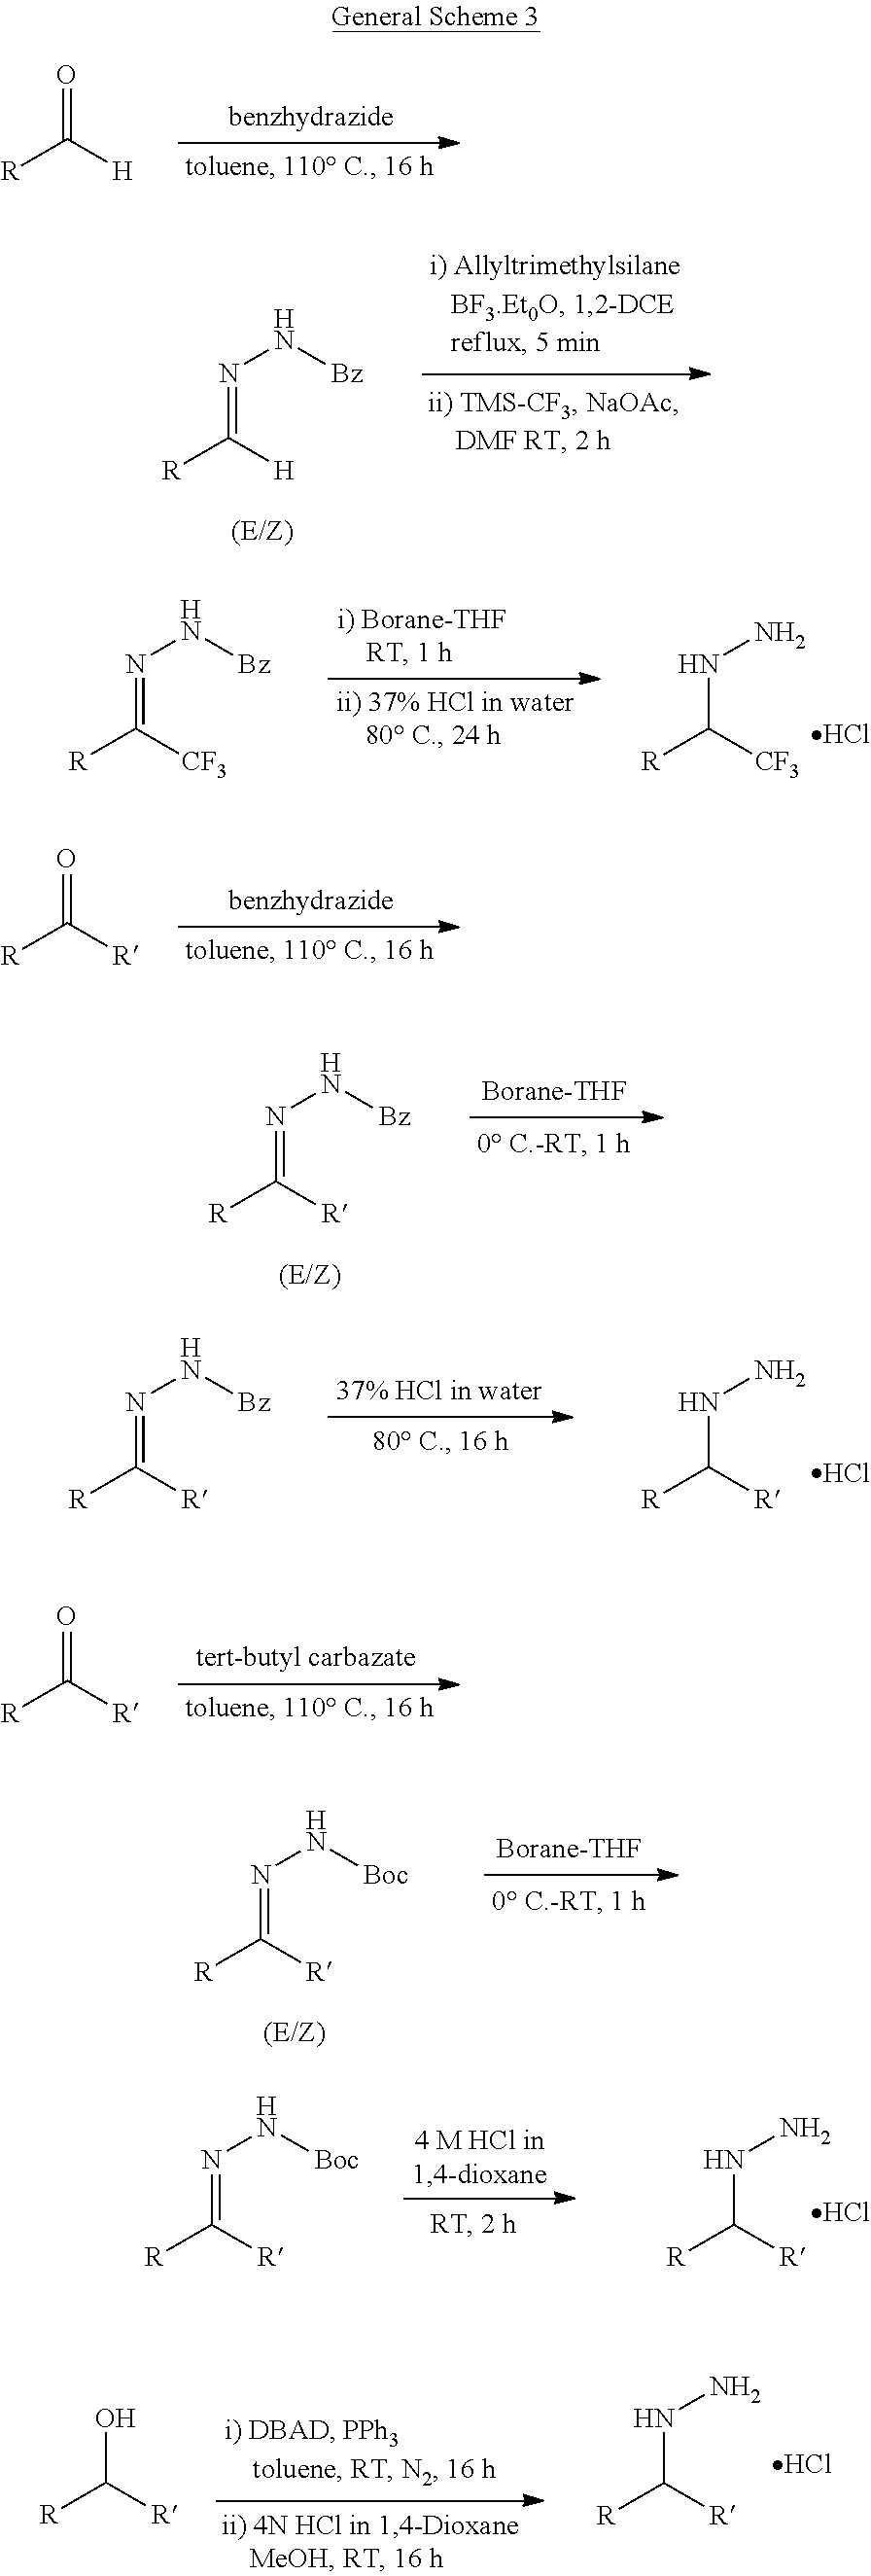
[R]C([H])=O.[R]C([H])=NN[Bz].[R]C([CF3])=NN[Bz].[R]C([CF3])NN.Cl.[R]C([R])=O.[R]C([R])=NN[Bz].[R]C([R])=NN[Bz].[R]C([R])NN.Cl.[R]C([R])=O.[R]C([R])=NN[Boc].[R]C([R])=NN[Boc].[R]C([R])NN.Cl.[R]C([R])O.[R]C([R])NN.Cl
